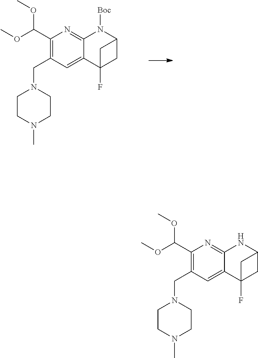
C1(C(OC)OC)=C(CN2CCN(C)CC2)C=C2C(=N1)N([Boc])C1CC2(F)C1.C1(C(OC)OC)=C(CN2CCN(C)CC2)C=C2C(=N1)NC1CC2(F)C1
